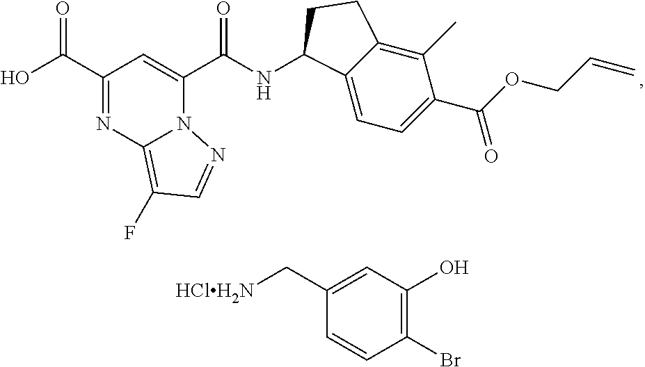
C(C1=NC2=C(F)C=NN2C(C(NC2C3=CC=C(C(OCC=C)=O)C(C)=C3CC2)=O)=C1)(=O)O.C1(C[HClH2N])=CC(O)=C(Br)C=C1
